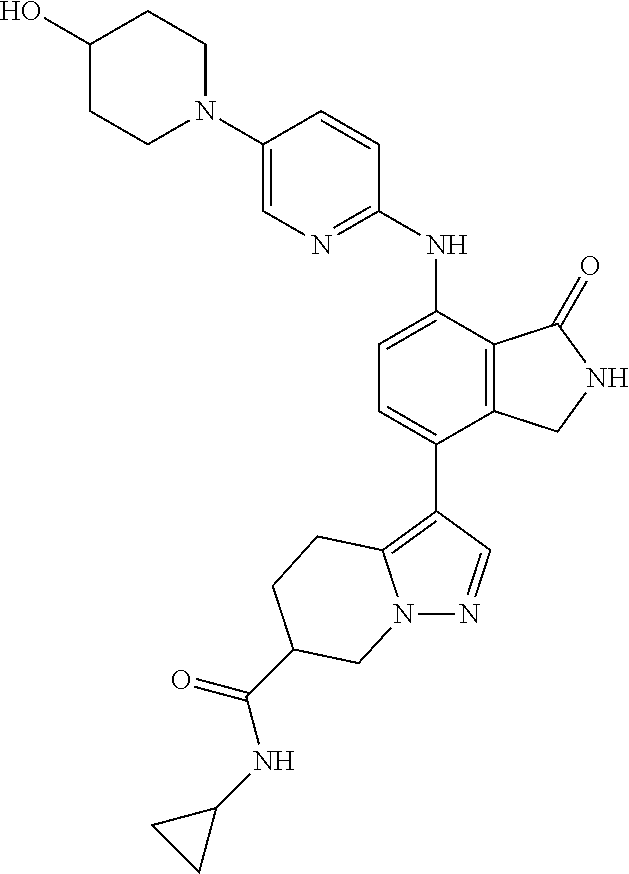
C1(O)CCN(C2=CN=C(NC3=CC=C(C4=C5N(N=C4)CC(C(=O)NC4CC4)CC5)C4=C3C(=O)NC4)C=C2)CC1
